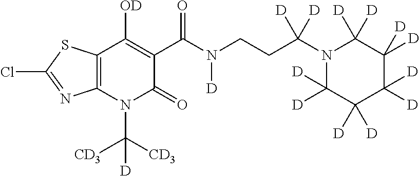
C12=C(N(C([CD3])([CD3])[D])C(=O)C(C(N(CCC(N3C([D])([D])C([D])([D])C([D])([D])C([D])([D])C3([D])[D])([D])[D])[D])=O)=C1[OD])N=C(Cl)S2
